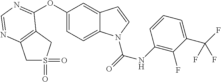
C1(OC2=NC=NC3=C2CS(=O)(=O)C3)=CC=C2C(=C1)C=CN2C(=O)NC1=C(F)C(C(F)(F)F)=CC=C1
